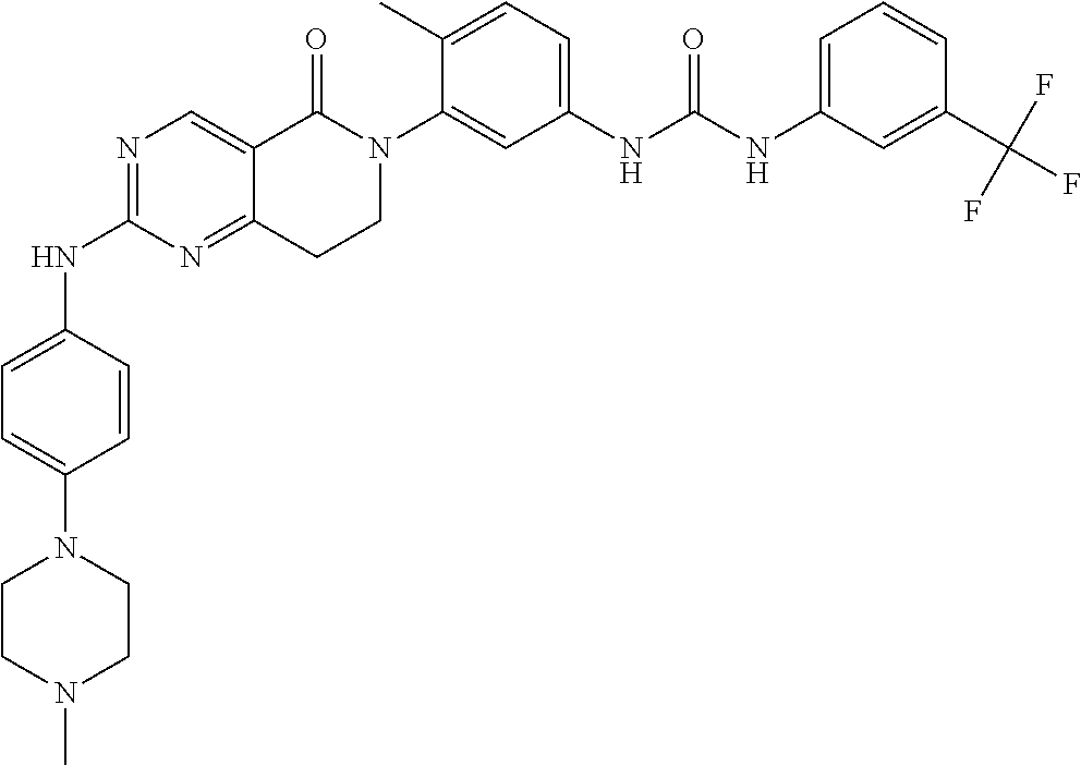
N1=C(NC2=CC=C(N3CCN(C)CC3)C=C2)N=C2C(=C1)C(=O)N(C1=CC(NC(NC3=CC=CC(C(F)(F)F)=C3)=O)=CC=C1C)CC2
